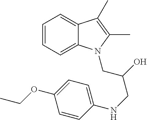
C1=CC=C2C(=C1)C(C)=C(C)N2CC(O)CNC1=CC=C(OCC)C=C1
